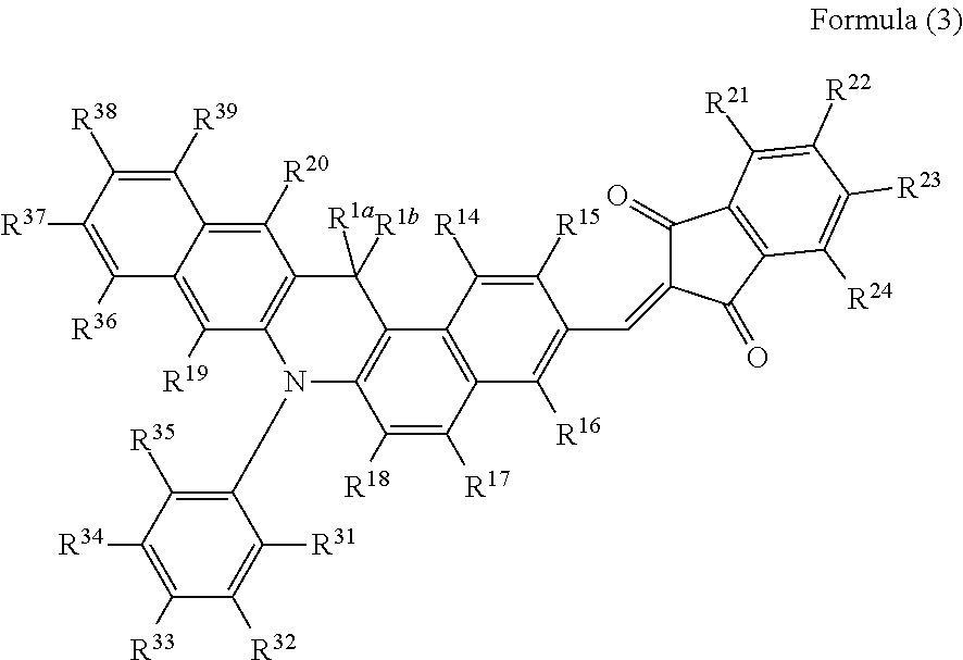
C12=C(C([R19])=C3C(=C1[R20])C([R39])=C([R38])C([R37])=C3[R36])N(C1=C([R35])C([R34])=C([R33])C([R32])=C1[R31])C1=C(C2([R1a])[R1b])C2=C(C([R17])=C1[R18])C([R16])=C(C=C1C(=O)C3=C(C1=O)C([R24])=C([R23])C([R22])=C3[R21])C([R15])=C2[R14]
